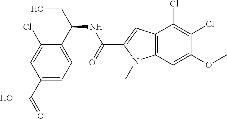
C1(C(CO)NC(=O)C2=CC3=C(N2C)C=C(OC)C(Cl)=C3Cl)=CC=C(C(=O)O)C=C1Cl
